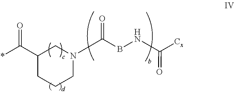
C1(C(*)=O)CCCN(C(=O)BNC([Cx])=O)C1
